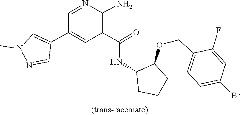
C1=NC(N)=C(C(=O)NC2C(OCC3=CC=C(Br)C=C3F)CCC2)C=C1C1=CN(C)N=C1
